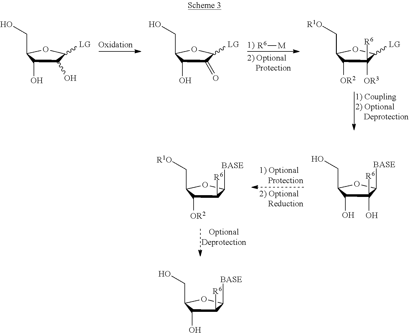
[R6][M].C1(O)C(O)C(CO)OC1[LG].C1(=O)C(O)C(CO)OC1[LG].C1([OR3])([R6])C([OR2])C(C[R1O])OC1[LG].C1(O)([R6])C(O)C(CO)OC1[BASE].C1([R6])C([OR2])C(C[R1O])OC1[BASE].C1([R6])C(O)C(CO)OC1[BASE]
